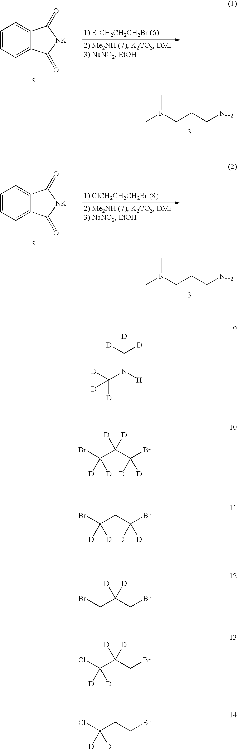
CN(CCCN)C.CN(CCCN)C.C1=CC=C2C(=C1)C(=O)[NK]C2=O.C1=CC=C2C(=C1)C(=O)[NK]C2=O.C(N([H])C([D])([D])[D])([D])([D])[D].C(C(C(Br)([D])[D])([D])[D])(Br)([D])[D].C(CC(Br)([D])[D])(Br)([D])[D].C(C(CBr)([D])[D])Br.C(C(CBr)([D])[D])(Cl)([D])[D].C(CCBr)(Cl)([D])[D]
